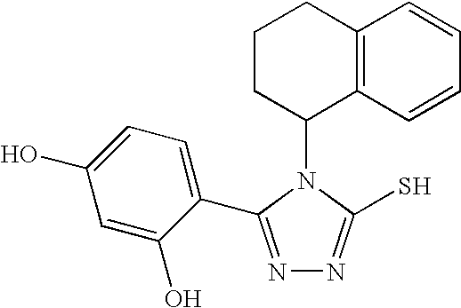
N1=C(C2=CC=C(O)C=C2O)N(C2C3=C(CCC2)C=CC=C3)C(S)=N1
